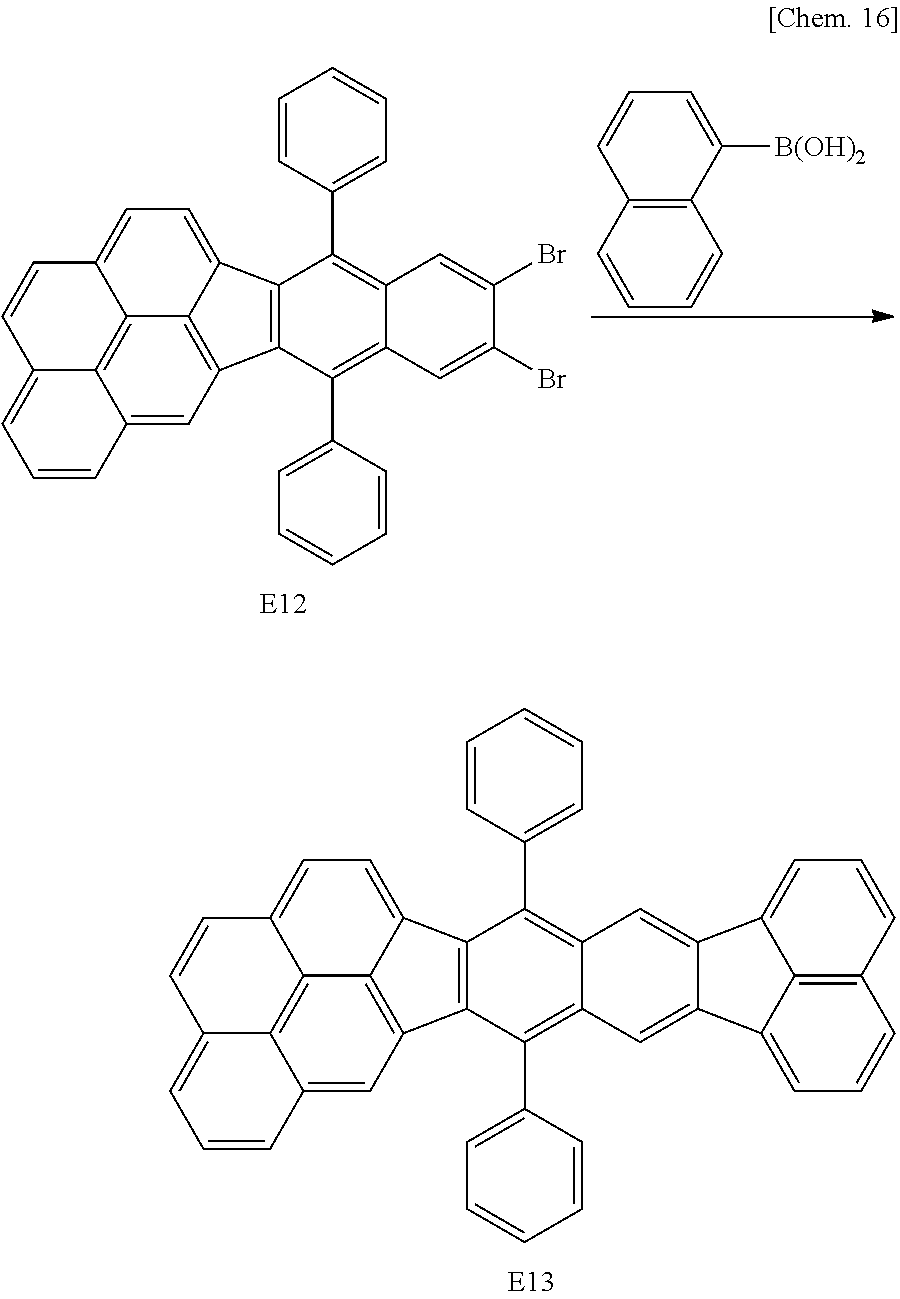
C12=C(C=CC=C1)C=CC=C2[B(OH)2].C12=C(C3=CC=CC=C3)C3=C(C(C4=CC=CC=C4)=C1C=C(Br)C(Br)=C2)C1=C2C3=CC=C3C2=C2C(=C1)C=CC=C2C=C3.C12=C(C3=CC=CC=C3)C3=C(C(C4=CC=CC=C4)=C1C=C1C(=C2)C2=CC=CC4=C2C1=CC=C4)C1=C2C3=CC=C3C2=C2C(=C1)C=CC=C2C=C3
